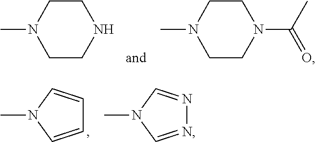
CN1CCNCC1.CN1CCN(C(=O)C)CC1.CN1C=CC=C1.CN1C=NN=C1
